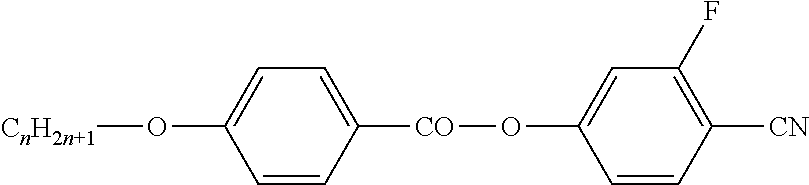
C1=CC([CO]OC2=CC(F)=C([CN])C=C2)=CC=C1O[CnH2n+1]
